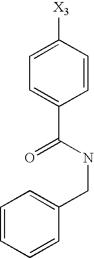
C1=CC=CC(CNC(C2=CC=C([X3])C=C2)=O)=C1
